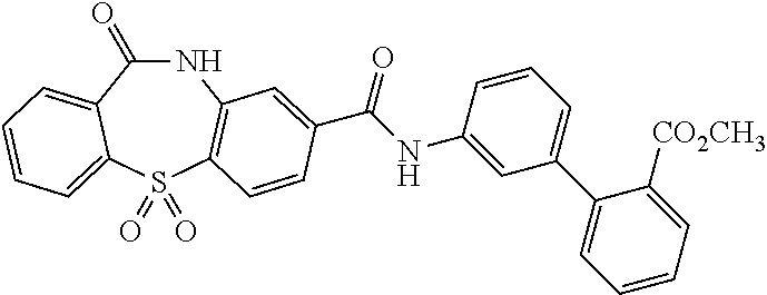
N1C(=O)C2=CC=CC=C2S(=O)(=O)C2=C1C=C(C(NC1=CC(C3=CC=CC=C3[CO2CH3])=CC=C1)=O)C=C2
